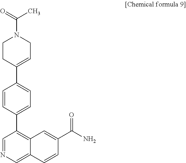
C1=NC=C2C(=C1C1=CC=C(C3=CCN(C(=O)C)CC3)C=C1)C=C(C(N)=O)C=C2
